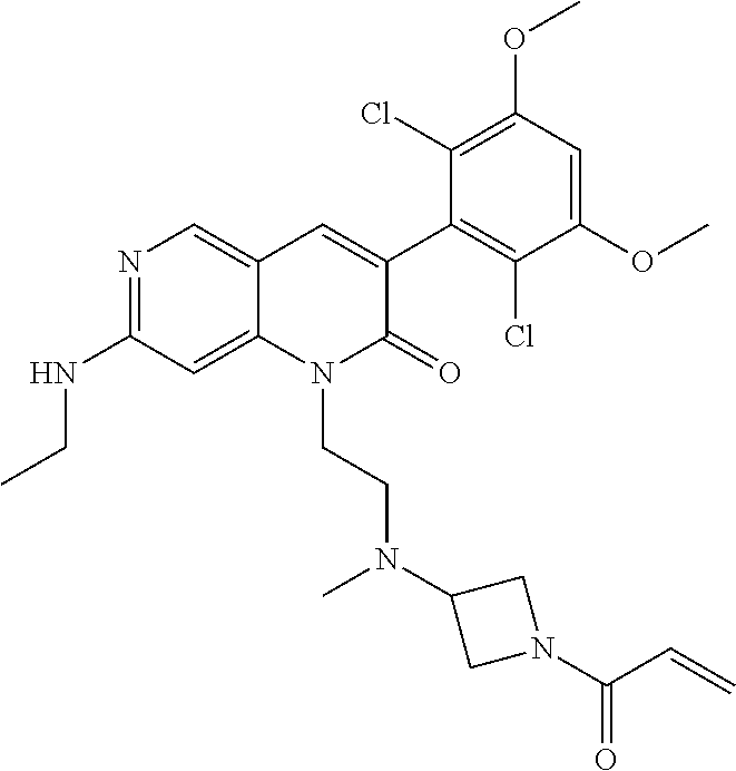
C1(NCC)=NC=C2C(=C1)N(CCN(C1CN(C(C=C)=O)C1)C)C(=O)C(C1=C(Cl)C(OC)=CC(OC)=C1Cl)=C2
